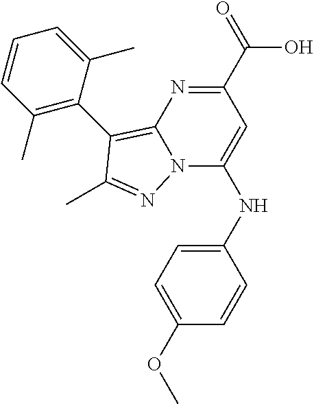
N(C1=CC(C(O)=O)=NC2=C(C3=C(C)C=CC=C3C)C(C)=NN12)C1=CC=C(OC)C=C1
